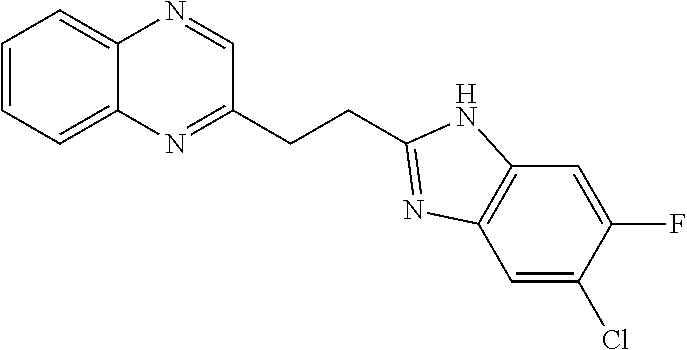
C1=CC=C2C(=C1)N=CC(CCC1=NC3=C(N1)C=C(F)C(Cl)=C3)=N2
